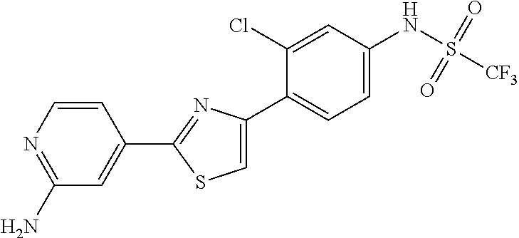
C1(N)=NC=CC(C2=NC(C3=CC=C(NS([CF3])(=O)=O)C=C3Cl)=CS2)=C1
